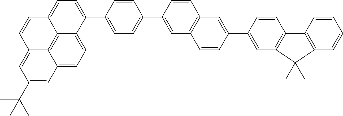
C1(C2=CC=C(C3=CC=C4C5=C6C(=CC=C53)C=C(C(C)(C)C)C=C6C=C4)C=C2)=CC2=C(C=C1)C=C(C1=CC3=C(C=C1)C1=C(C=CC=C1)C3(C)C)C=C2
